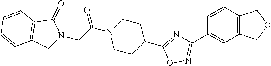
C(C(=O)N1CCC(C2=NC(C3=CC4=C(C=C3)COC4)=NO2)CC1)N1CC2=C(C1=O)C=CC=C2
